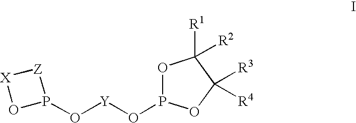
O1P(O[Y]OP2[Z][X]O2)OC([R3])([R4])C1([R1])[R2]
